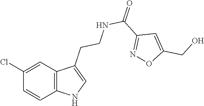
C12=C(C=C(Cl)C=C1)C(CCNC(C1=NOC(CO)=C1)=O)=CN2
